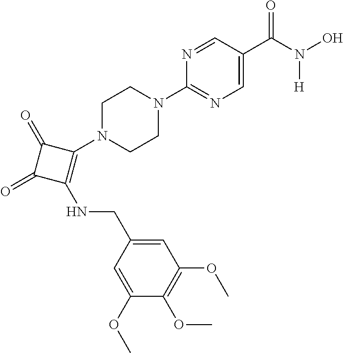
C1(N2CCN(C3=NC=C(C(N(O)[H])=O)C=N3)CC2)=C(NCC2=CC(OC)=C(OC)C(OC)=C2)C(=O)C1=O
